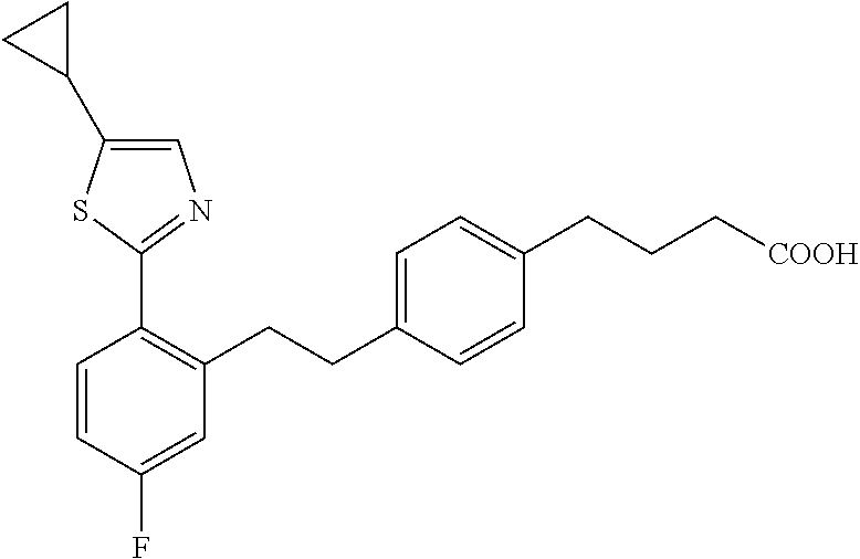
C1(C2CC2)=CN=C(C2=C(CCC3=CC=C(CCC[COOH])C=C3)C=C(F)C=C2)S1
